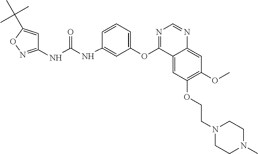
C1(NC(NC2=CC(OC3=NC=NC4=CC(OC)=C(OCCN5CCN(C)CC5)C=C34)=CC=C2)=O)=NOC(C(C)(C)C)=C1
